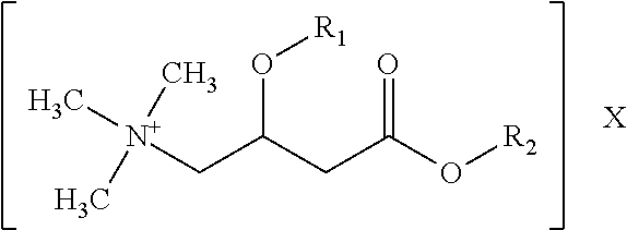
C[N+](C)(CC(CC(O[R2])=O)O[R1])C.[X]
